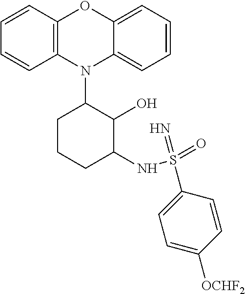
N1(C2CCCC(NS(=O)(=N)C3=CC=C([OCHF2])C=C3)C2O)C2=C(C=CC=C2)OC2=CC=CC=C12
